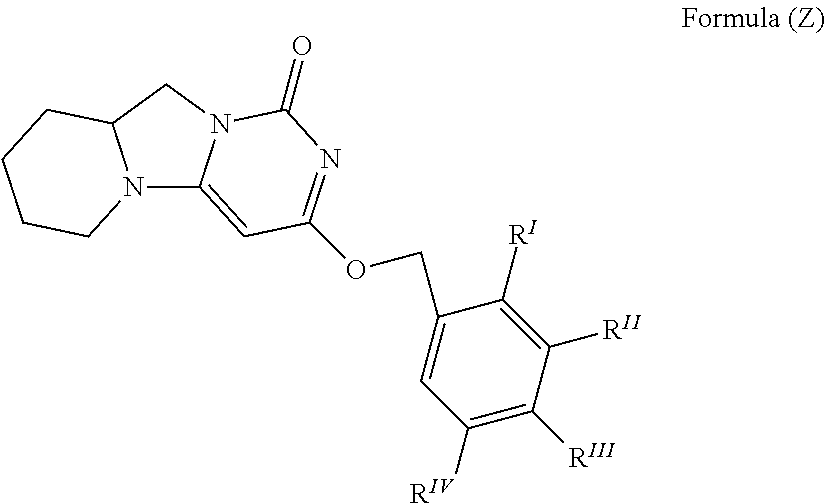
N12C3=CC(OCC4=CC([RIV])=C([RIII])C([RII])=C4[RI])=NC(=O)N3CC1CCCC2
